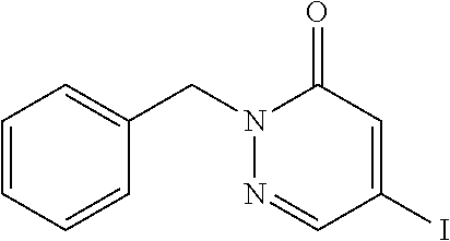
C1=CC=CC(CN2N=CC(I)=CC2=O)=C1
